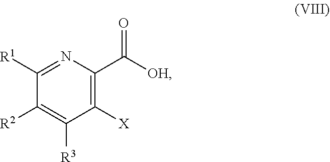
C1([R2])=C([R3])C([X])=C(C(=O)[OH])N=C1[R1]
